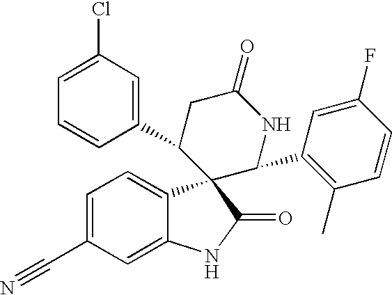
C1(C2CC(=O)NC(C3=C(C)C=CC(F)=C3)C23C2=CC=C(C#N)C=C2NC3=O)=CC(Cl)=CC=C1
